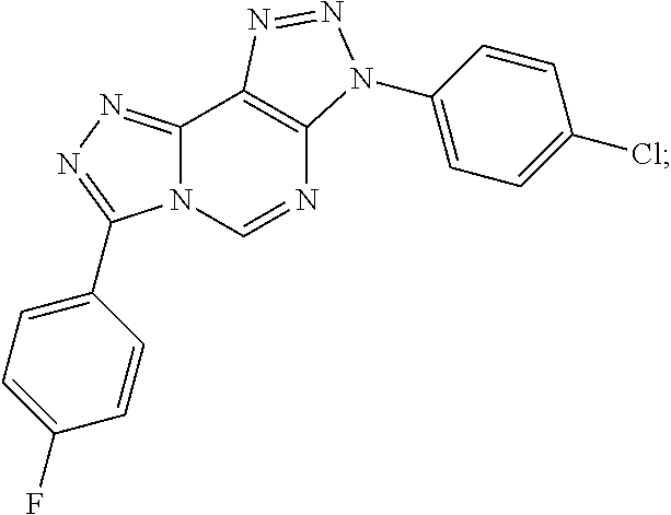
C12=NN=C(C3=CC=C(F)C=C3)N1C=NC1=C2N=NN1C1=CC=C(Cl)C=C1
